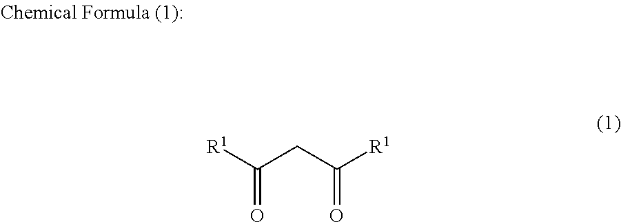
[R1]C(CC(=O)[R1])=O
